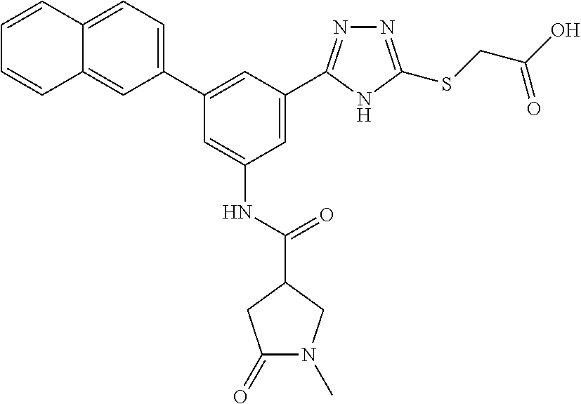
N1=C(SCC(O)=O)NC(C2=CC(NC(C3CC(=O)N(C)C3)=O)=CC(C3=CC=C4C(=C3)C=CC=C4)=C2)=N1
